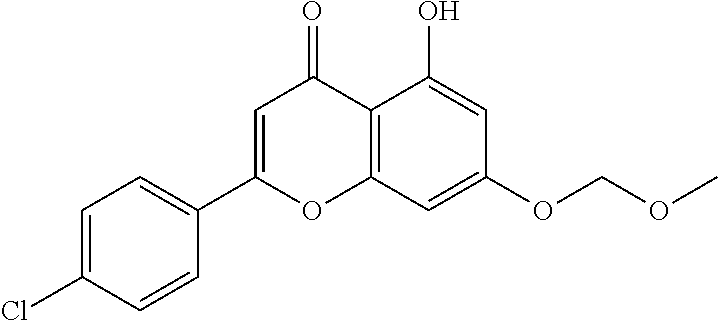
C1(OCOC)=CC2=C(C(O)=C1)C(=O)C=C(C1=CC=C(Cl)C=C1)O2
